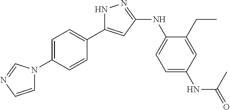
N1C(C2=CC=C(N3C=CN=C3)C=C2)=CC(NC2=CC=C(NC(=O)C)C=C2CC)=N1
